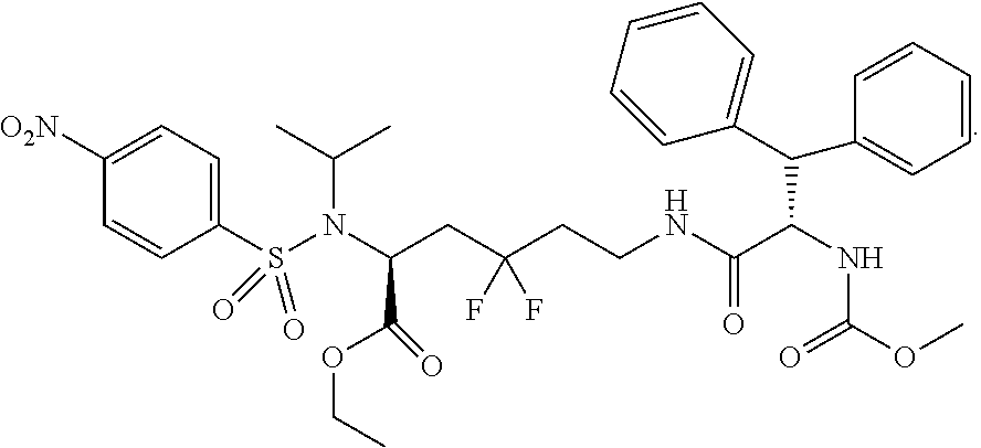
N(C(CC(CCNC(C(NC(OC)=O)C(C1=CC=CC=C1)C1=CC=CC=C1)=O)(F)F)C(OCC)=O)(S(C1=CC=C([O2N])C=C1)(=O)=O)C(C)C
